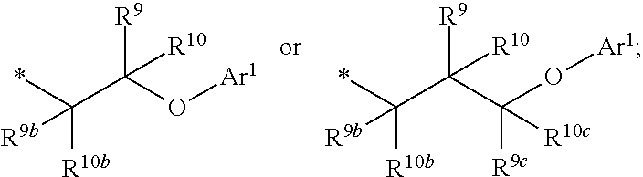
*C(C(O[Ar1])([R9])[R10])([R10b])[R9b].*C(C(C(O[Ar1])([R9c])[R10c])([R9])[R10])([R10b])[R9b]
